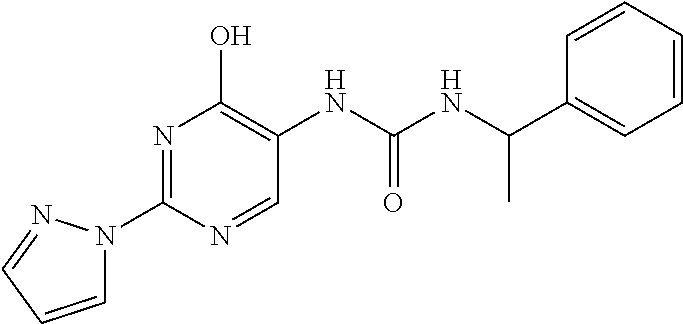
N1=C(N2C=CC=N2)N=CC(NC(=O)NC(C2=CC=CC=C2)C)=C1O
